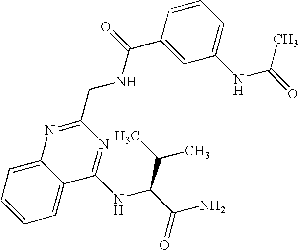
C1=CC=C2C(=C1)C(NC(C(C)C)C(N)=O)=NC(CNC(C1=CC(NC(=O)C)=CC=C1)=O)=N2
